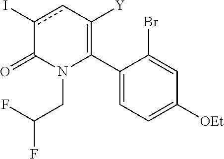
C1(C2=C([Y])cc(I)C(=O)N2CC(F)F)=CC=C([OEt])C=C1Br
